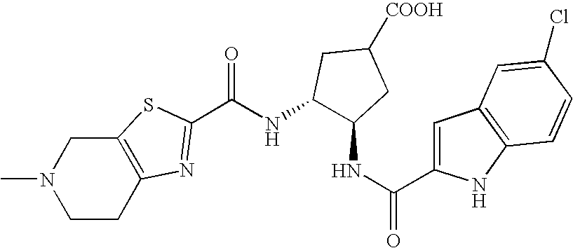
N1(C)CCC2=C(C1)SC(C(NC1C(NC(=O)C3=CC4=C(N3)C=CC(Cl)=C4)CC([COOH])C1)=O)=N2
